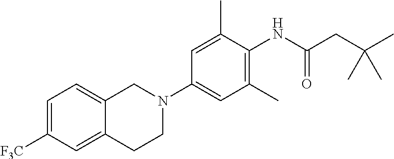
C1([F3C])=CC=C2C(=C1)CCN(C1=CC(C)=C(NC(CC(C)(C)C)=O)C(C)=C1)C2
